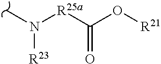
CN([R25a]C(O[R21])=O)[R23]
